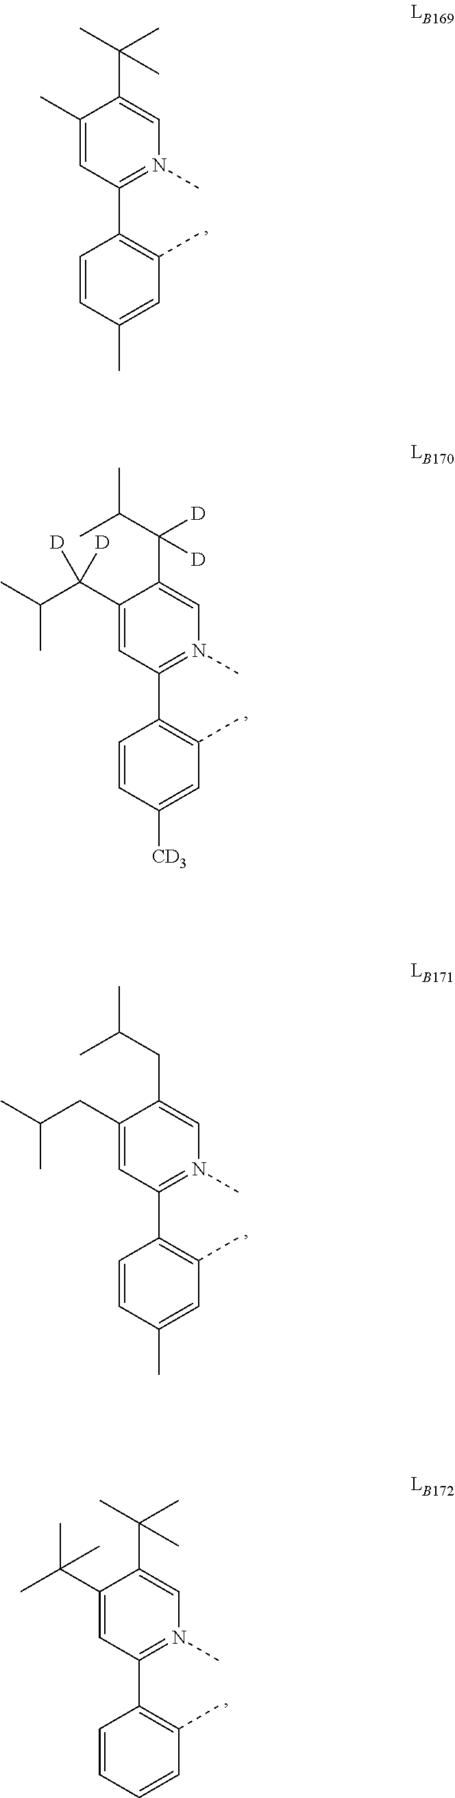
C1(C2=C(C)C=C(C)C=C2)=N(C)C=C(C(C)(C)C)C(C)=C1.C1(C2=C(C)C=C([CD3])C=C2)=N(C)C=C(C(C(C)C)([D])[D])C(C(C(C)C)([D])[D])=C1.C1(C2=C(C)C=C(C)C=C2)=N(C)C=C(CC(C)C)C(CC(C)C)=C1.C1(C2=C(C)C=CC=C2)=N(C)C=C(C(C)(C)C)C(C(C)(C)C)=C1
